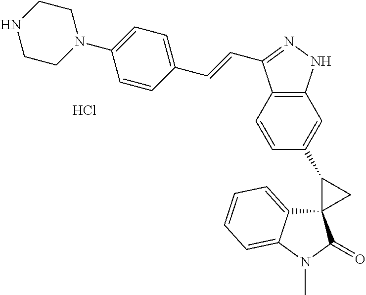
C12(C3=CC=CC=C3N(C)C1=O)C(C1=CC3=C(C=C1)C(C=CC1=CC=C(N4CCNCC4)C=C1)=NN3)C2.Cl
